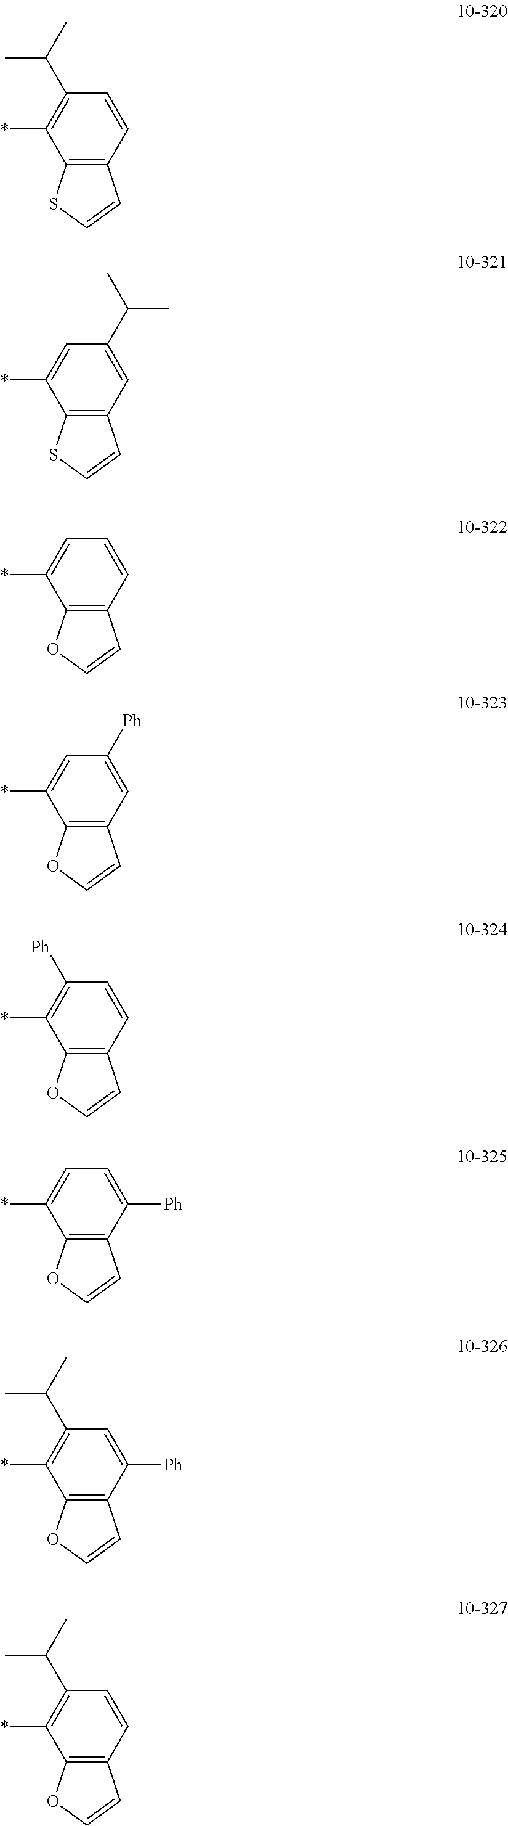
C1(C(C)C)=C(*)C2=C(C=C1)C=CS2.C1=C(*)C2=C(C=C1C(C)C)C=CS2.C1=C(*)C2=C(C=C1)C=CO2.C1=C(*)C2=C(C=C1[Ph])C=CO2.C1([Ph])=C(*)C2=C(C=C1)C=CO2.C1=C(*)C2=C(C([Ph])=C1)C=CO2.C1(C(C)C)=C(*)C2=C(C([Ph])=C1)C=CO2.C1(C(C)C)=C(*)C2=C(C=C1)C=CO2
